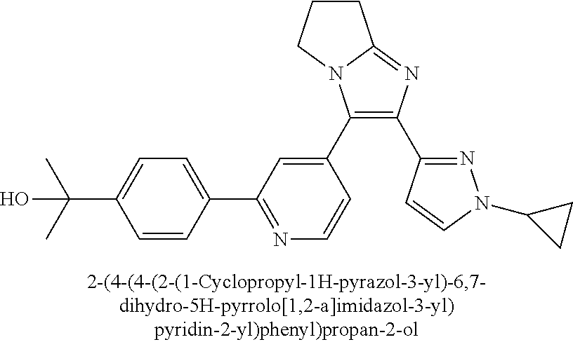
C1(C2=CC(C3=CC=C(C(C)(C)O)C=C3)=NC=C2)=C(C2=NN(C3CC3)C=C2)N=C2N1CCC2
